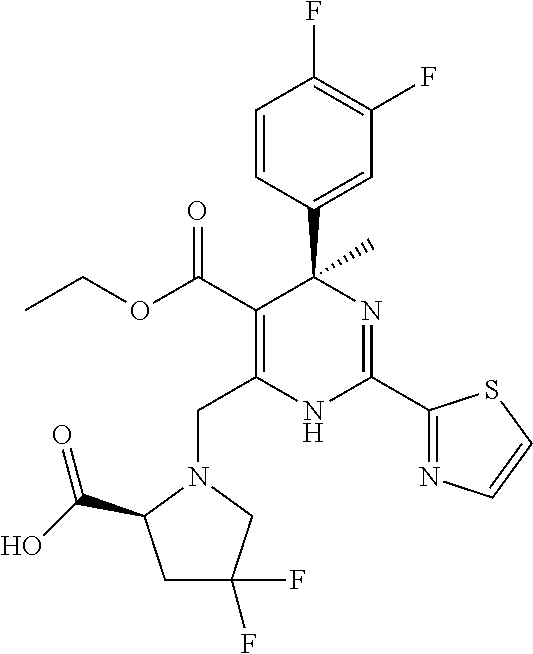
C(C1=C(C(=O)OCC)C(C2=CC(F)=C(F)C=C2)(C)N=C(C2=NC=CS2)N1)N1CC(F)(F)CC1C(O)=O
